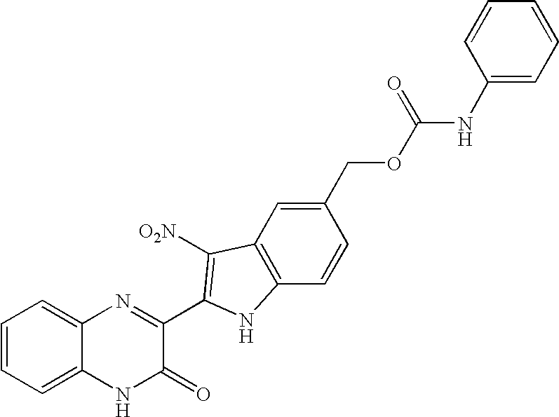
C1(COC(NC2=CC=CC=C2)=O)=CC2=C(C=C1)NC(C1=NC3=CC=CC=C3NC1=O)=C2[O2N]
